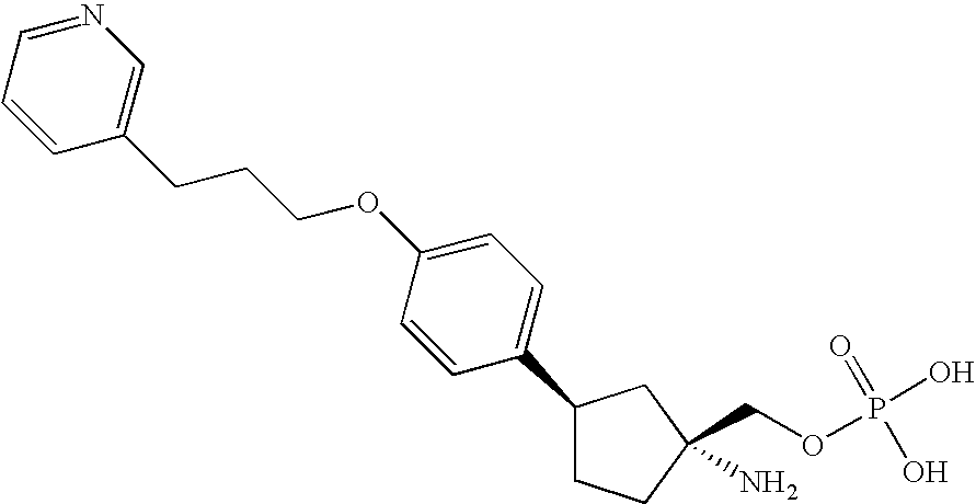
C1(C2=CC=C(OCCCC3=CN=CC=C3)C=C2)CCC(N)(COP(O)(=O)O)C1
